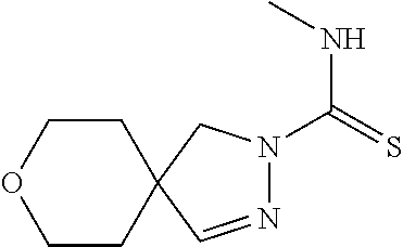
N1=CC2(CN1C(NC)=S)CCOCC2
